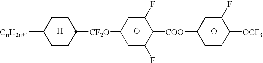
O.O.[H].C1C(F)C([COO]C2CCC([OCF3])C(F)C2)C(F)CC1[CF2O]C1CCC([CnH2n+1])CC1
